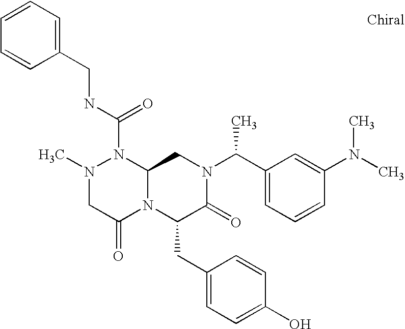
CN1CC(=O)N2C(N1C(NCC1=CC=CC=C1)=O)CN(C(C1=CC=CC(N(C)C)=C1)C)C(=O)C2CC1=CC=C(O)C=C1
